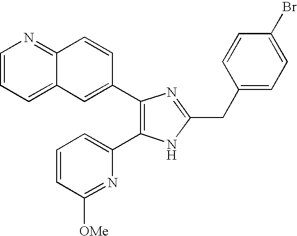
C1=CC=C2C(=N1)C=CC(C1=C(C3=CC=CC([OMe])=N3)NC(CC3=CC=C(Br)C=C3)=N1)=C2
